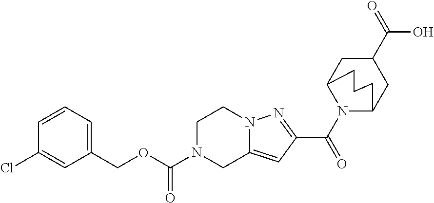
C1N(C(OCC2=CC=CC(Cl)=C2)=O)CC2=CC(C(=O)N3C4CC(C(O)=O)CC3CCC4)=NN2C1
